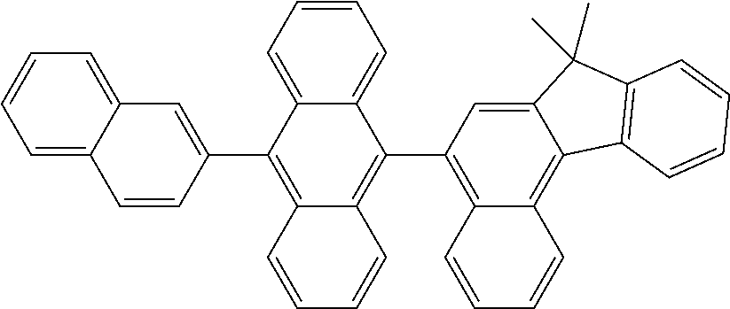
C1=CC2=CC=CC=C2C=C1C1=C2C(=C(C3=C4C(=C5C(=C3)C(C)(C)C3=C5C=CC=C3)C=CC=C4)C3=CC=CC=C13)C=CC=C2
